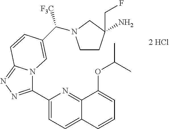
C1(C2=NN=C3N2C=C(C([F3C])N2CCC(N)(CF)C2)C=C3)=CC=C2C(=N1)C(OC(C)C)=CC=C2
